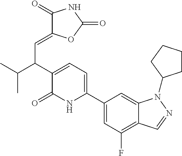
C1(C2=CC=C(C(C(C)C)C=C3C(=O)NC(=O)O3)C(=O)N2)=CC(F)=C2C(=C1)N(C1CCCC1)N=C2
